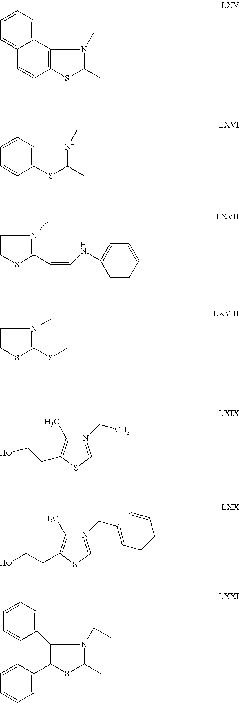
C12=C(C=CC3=CC=CC=C13)SC(C)=[N+]2C.C12=C(C=CC=C1)SC(C)=[N+]2C.C1CSC(C=CNC2=CC=CC=C2)=[N+]1C.C1CSC(SC)=[N+]1C.N1(CC)=CSC(CCO)=C1C.N1(CC2=CC=CC=C2)=CSC(CCO)=C1C.C1(C2=CC=CC=C2)=C(C2=CC=CC=C2)SC(C)=[N+]1CC
